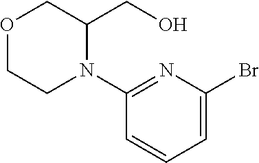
C1=C(Br)N=C(N2C(CO)COCC2)C=C1
